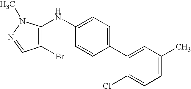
C1=C(C)C=C(C2=CC=C(NC3=C(Br)C=NN3C)C=C2)C(Cl)=C1
